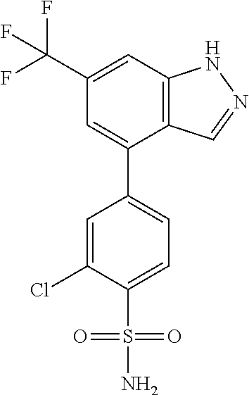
C12=C(C=C(C(F)(F)F)C=C1C1=CC=C(S(N)(=O)=O)C(Cl)=C1)NN=C2
